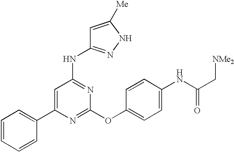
C1=C(C2=CC=CC=C2)N=C(OC2=CC=C(NC(C[NMe2])=O)C=C2)N=C1NC1=NNC([Me])=C1
